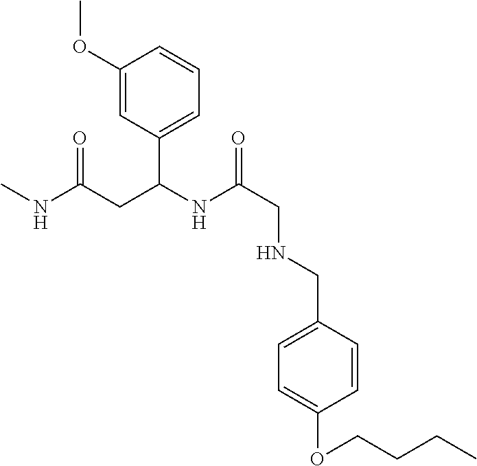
COC1=CC(C(CC(NC)=O)NC(CNCC2=CC=C(OCCCC)C=C2)=O)=CC=C1
